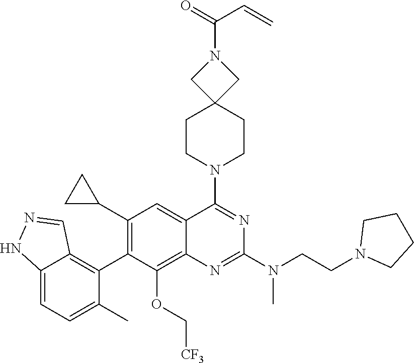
C12=CC=C(C)C(C3=C(C4CC4)C=C4C(=C3OC[CF3])N=C(N(CCN3CCCC3)C)N=C4N3CCC4(CC3)CN(C(=O)C=C)C4)=C1C=NN2
